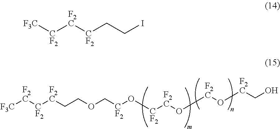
[CF2]([F2C]CCOC[CF2]O[CF2][F2C]O[F2C]O[F2C]CO)[F2C][F3C].[CF2]([F2C][CF2]CCI)[F3C]
